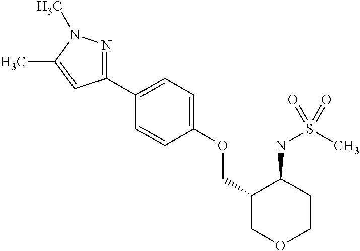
C1(C2=CC=C(OCC3COCCC3NS(C)(=O)=O)C=C2)=NN(C)C(C)=C1
